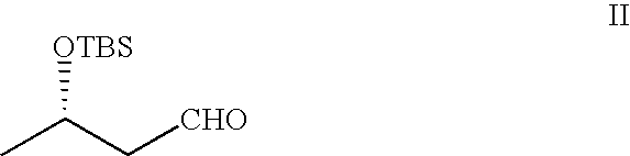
CC(C[CHO])[OTBS]
